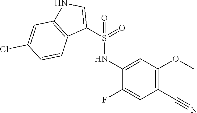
C1(C#N)=C(OC)C=C(NS(C2=CNC3=C2C=CC(Cl)=C3)(=O)=O)C(F)=C1
